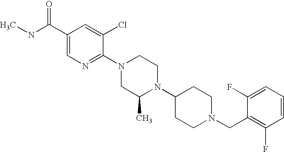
C1=CC(F)=C(CN2CCC(N3C(C)CN(C4=NC=C(C(NC)=O)C=C4Cl)CC3)CC2)C(F)=C1
